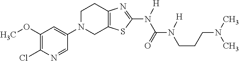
C1(OC)=C(Cl)N=CC(N2CC3=C(CC2)N=C(N([H])C(=O)N([H])CCCN(C)C)S3)=C1
